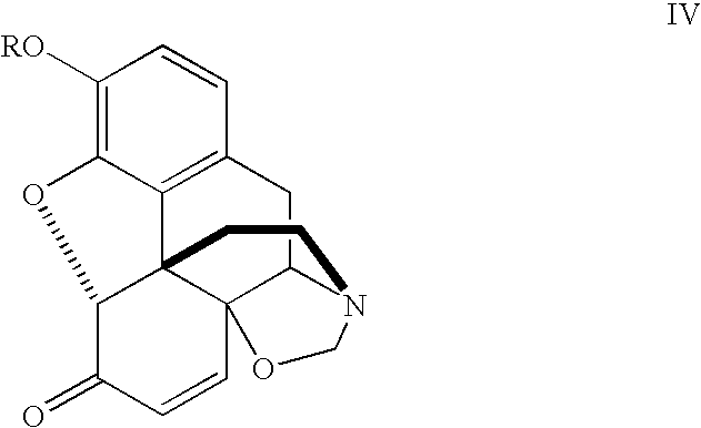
C12=C3C(=C([RO])C=C1)OC1C34C3(C(C2)N(CC4)CO3)C=CC1=O
